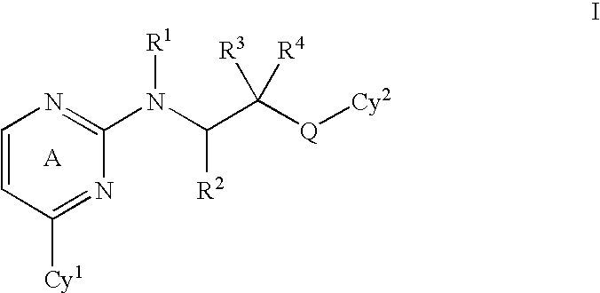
C1=CC([Cy1])=NC(N(C(C([Q][Cy2])([R3])[R4])[R2])[R1])=N1
